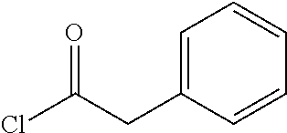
ClC(CC1=CC=CC=C1)=O
